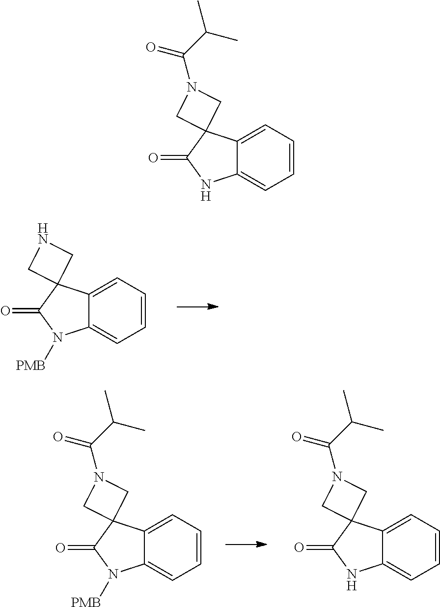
C12(C(=O)N([PMB])C3=CC=CC=C13)CNC2.C(C(C)C)(=O)N1CC2(C(=O)N([PMB])C3=CC=CC=C23)C1.C12(C(=O)NC3=CC=CC=C13)CN(C(C(C)C)=O)C2.C(C(C)C)(=O)N1CC2(C(=O)NC3=CC=CC=C23)C1
